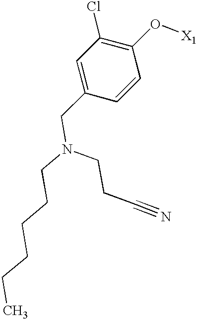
C1=C(CN(CCCCCC)CCC#N)C=CC(O[X1])=C1Cl
